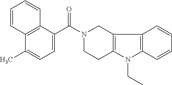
N1(C(C2=CC=C(C)C3=C2C=CC=C3)=O)CCC2=C(C1)C1=C(N2CC)C=CC=C1
